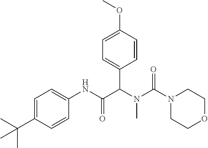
C1=C(C(C)(C)C)C=CC(NC(C(N(C(=O)N2CCOCC2)C)C2=CC=C(OC)C=C2)=O)=C1
